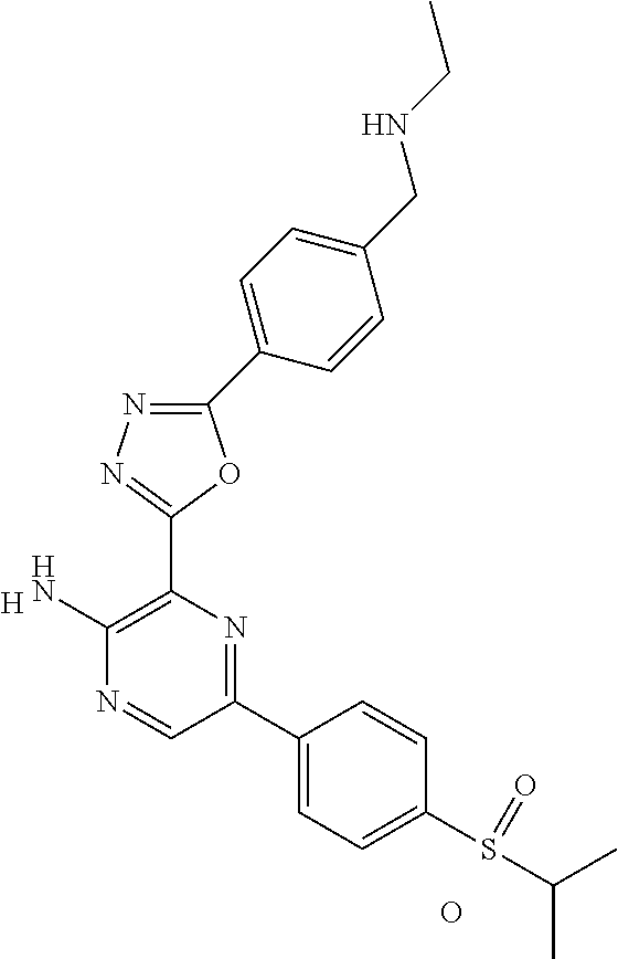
[H].C1(N)=C(C2=NN=C(C3=CC=C(CNCC)C=C3)O2)N=C(C2=CC=C(S(C(C)C)=O)C=C2)C=N1.O
